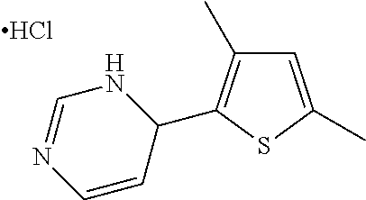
C1=C(C)SC(C2NC=NC=C2)=C1C.Cl
